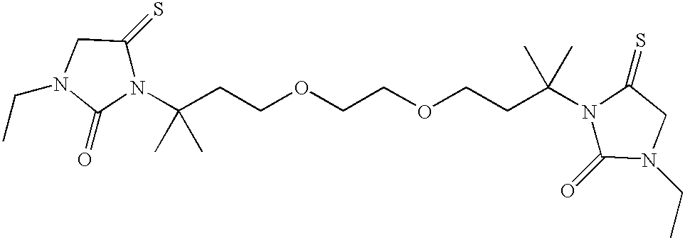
C(COCCOCCC(N1C(=O)N(CC)CC1=S)(C)C)C(N1C(=S)CN(CC)C1=O)(C)C
